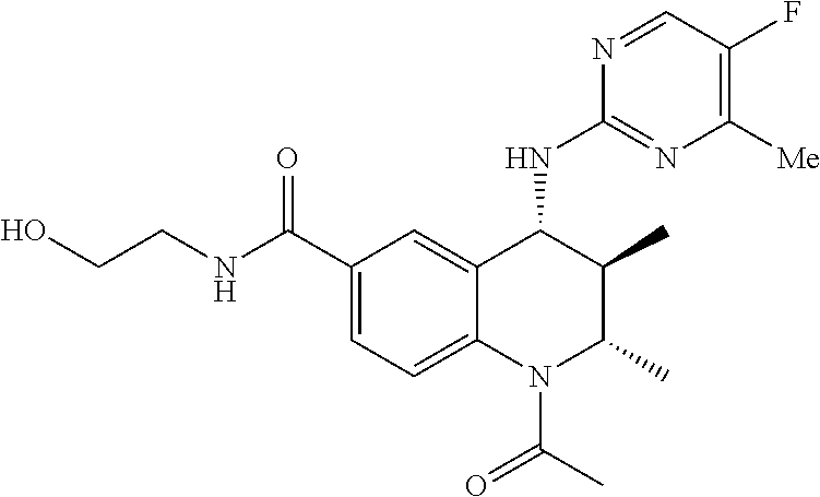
C12=CC(C(NCCO)=O)=CC=C1N(C(C)=O)C(C)C(C)C2NC1=NC([Me])=C(F)C=N1
